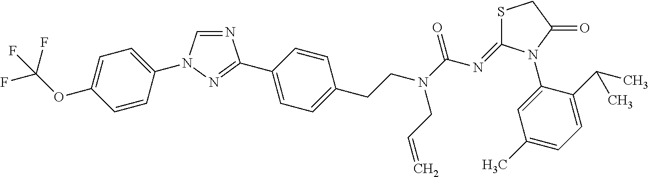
N1=CN(C2=CC=C(OC(F)(F)F)C=C2)N=C1C1=CC=C(CCN(C(N=C2SCC(=O)N2C2=CC(C)=CC=C2C(C)C)=O)CC=C)C=C1
